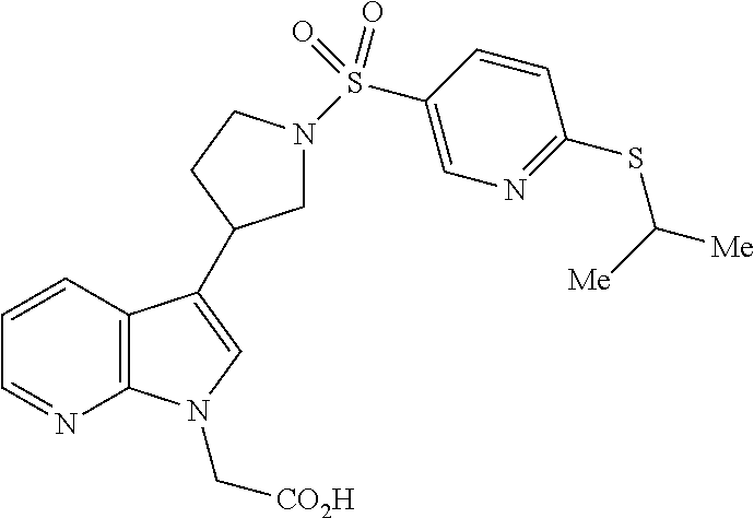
C12=C(C=CC=N1)C(C1CN(S(C3=CN=C(SC([Me])[Me])C=C3)(=O)=O)CC1)=CN2C[CO2H]
